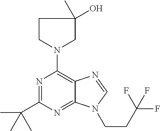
N1=C(C(C)(C)C)N=C2C(=C1N1CC(O)(C)CC1)N=CN2CCC(F)(F)F
